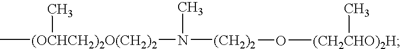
C[(OCHCH2)2O(CH2)2](C)N([(CH2)2]O[(CH2CHO)2H]C)C
